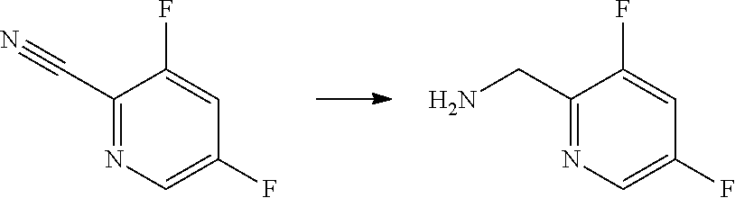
C1(C#N)=NC=C(F)C=C1F.C1(CN)=NC=C(F)C=C1F
